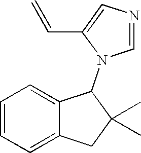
C1=CC=C2C(=C1)C(N1C=NC=C1C=C)C(C)(C)C2
